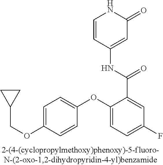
C1=C(OCC2CC2)C=CC(OC2=CC=C(F)C=C2C(=O)NC2=CC(=O)NC=C2)=C1
